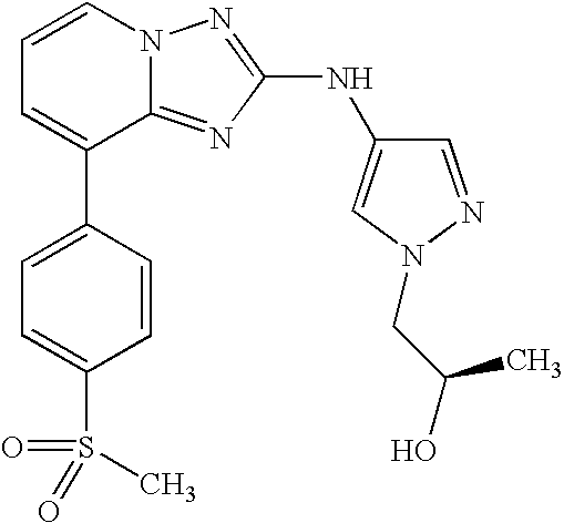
C1=CN2C(=NC(NC3=CN(CC(O)C)N=C3)=N2)C(C2=CC=C(S(=O)(C)=O)C=C2)=C1
